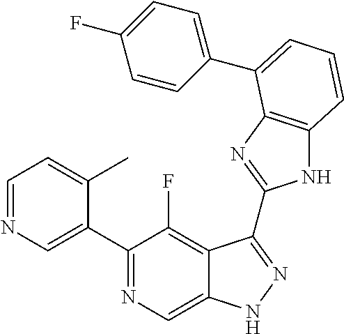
C1=NC=C(C2=NC=C3C(=C2F)C(C2=NC4=C(N2)C=CC=C4C2=CC=C(F)C=C2)=NN3)C(C)=C1
